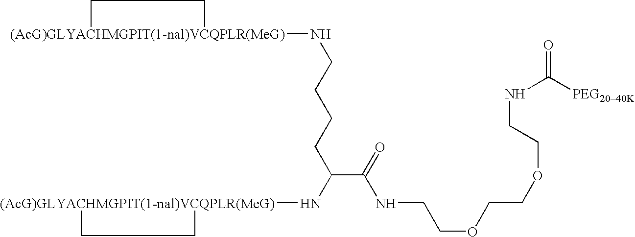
[(AcG)GLYACHMGPIT(1-nal)VCQPLR(MeG)]1(NCCCCC(N[(AcG)GLYACHMGPIT(1-nal)VCQPLR(MeG)]2CC2)C(=O)NCCOCCOCCNC(=O)[PEG2040K])CC1
